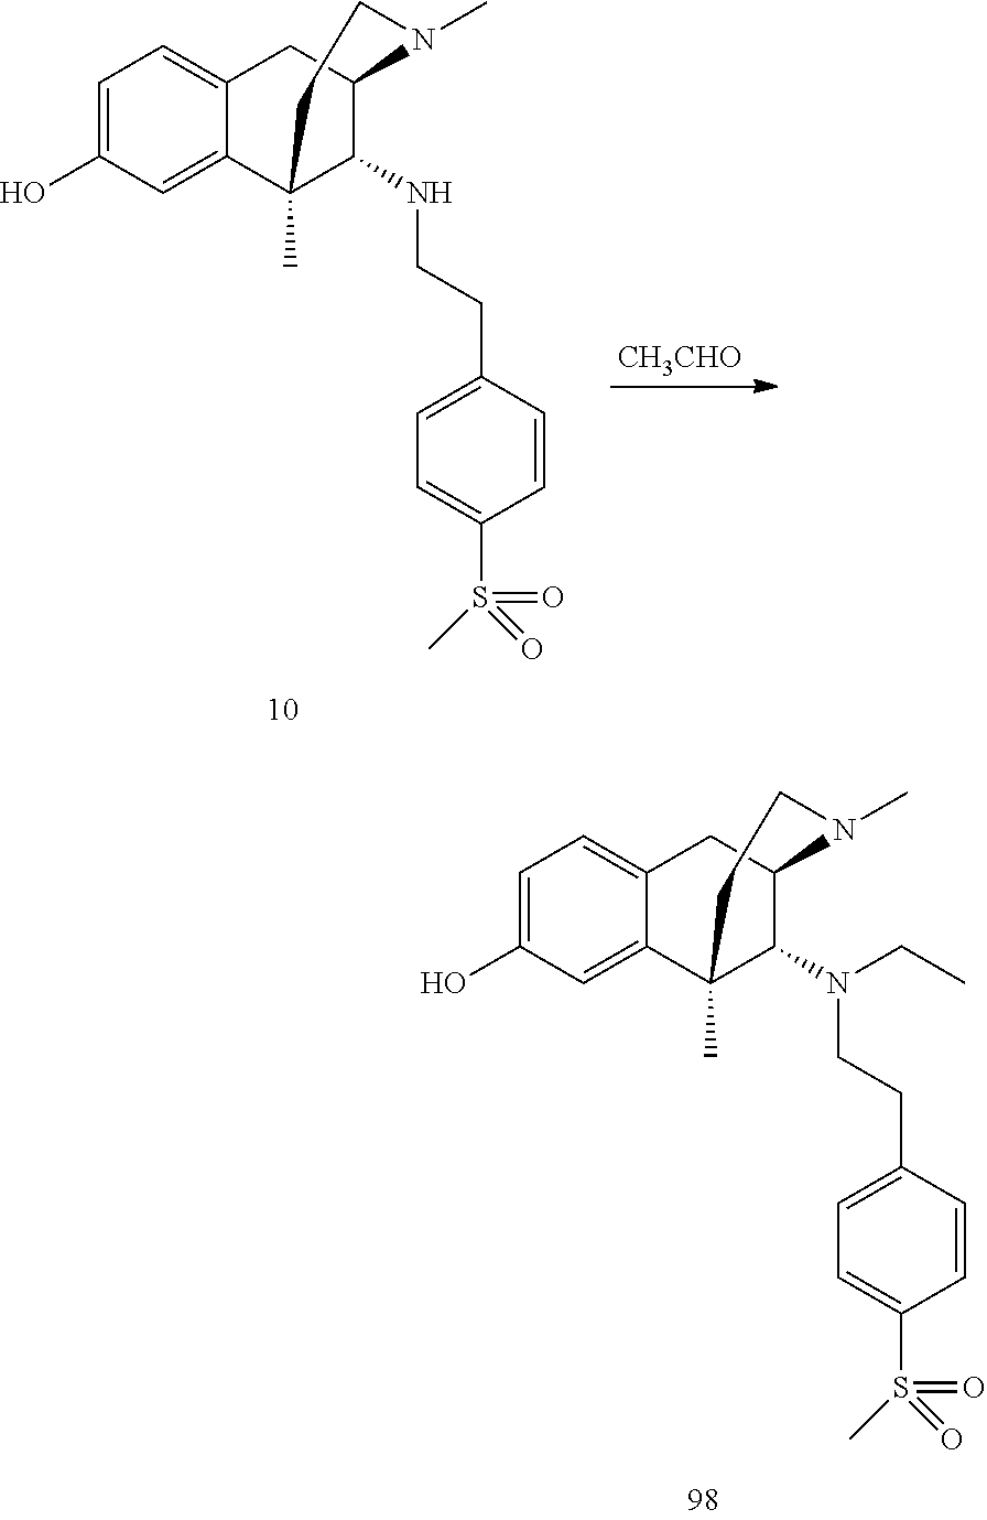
[CH3CHO].C1=C(O)C=C2C(=C1)CC1C(NCCC3=CC=C(S(=O)(=O)C)C=C3)C2(C)CCN1C.C1=C(O)C=C2C(=C1)CC1C(N(CCC3=CC=C(S(=O)(=O)C)C=C3)CC)C2(C)CCN1C
